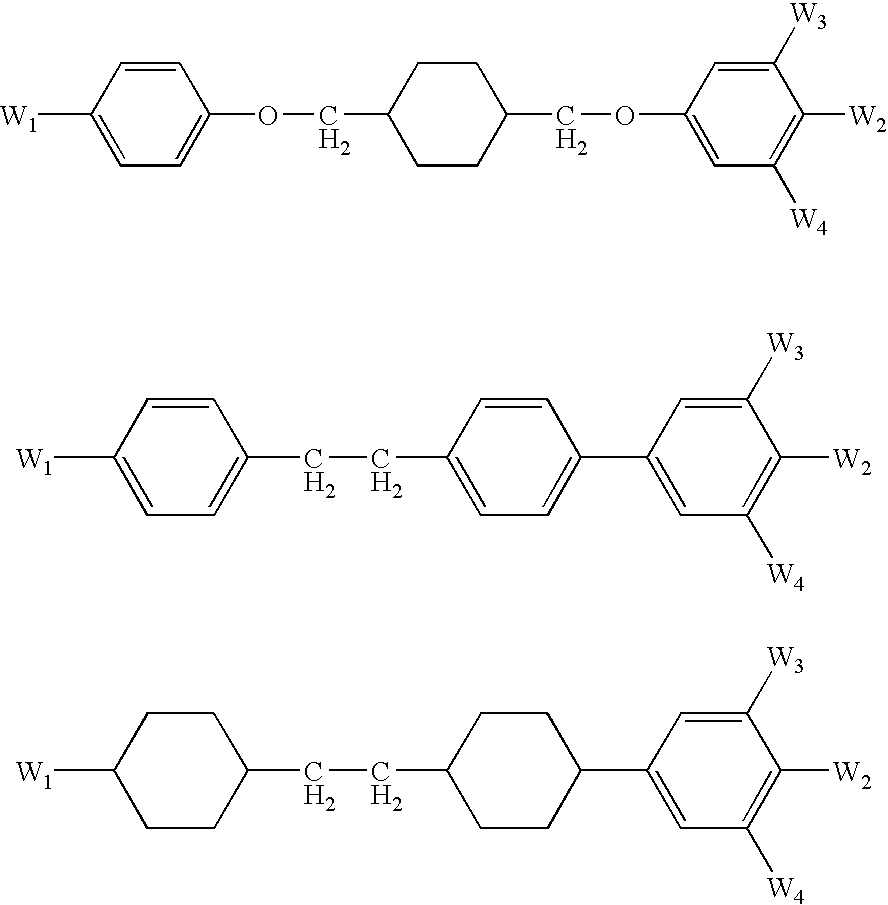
C1CC(COC2=CC=C([W1])C=C2)CCC1COC1=CC([W4])=C([W2])C([W3])=C1.C1=CC(CCC2=CC=C([W1])C=C2)=CC=C1C1=CC([W4])=C([W2])C([W3])=C1.C1CC(CCC2CCC([W1])CC2)CCC1C1=CC([W4])=C([W2])C([W3])=C1
